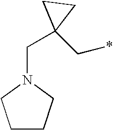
C1CCN(CC2(C*)CC2)C1
